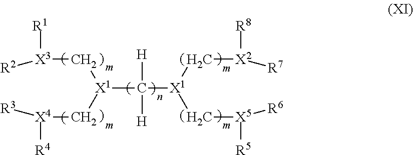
[X1](C([H])([H])[X1](C[X2]([R8])[R7])C[X5]([R5])[R6])(C[X4]([R4])[R3])C[X3]([R1])[R2]
